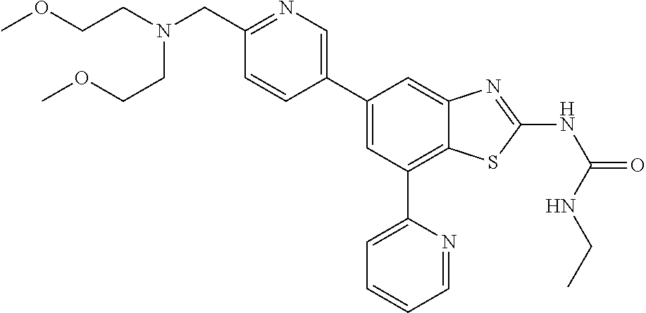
C1(C2=CN=C(CN(CCOC)CCOC)C=C2)=CC(C2=CC=CC=N2)=C2C(=C1)N=C(NC(=O)NCC)S2
